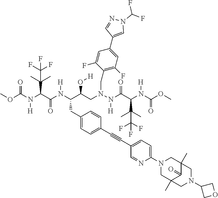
COC(N(C(C(N(C(C(CN(N(C(C(N(C(OC)=O)[H])C(C)(C)C(F)(F)F)=O)[H])CC1=C(F)C=C(C2=CN(C(F)F)N=C2)C=C1F)O[H])CC1=CC=C(C#CC2=CC=C(N3CC4(C)CN(C5COC5)CC(C)(C3)C4=O)N=C2)C=C1)[H])=O)C(C)(C)C(F)(F)F)[H])=O
